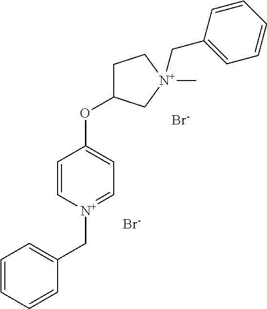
C1=CC=CC(C[N+]2=CC=C(OC3CC[N+](C)(CC4=CC=CC=C4)C3)C=C2)=C1.[Br-].[Br-]
